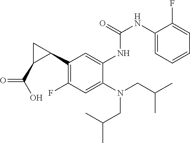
C1(C2CC2C(O)=O)=C(F)C=C(N(CC(C)C)CC(C)C)C(NC(NC2=CC=CC=C2F)=O)=C1
